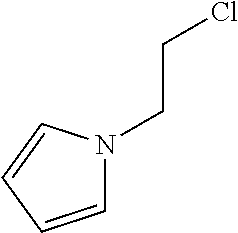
ClCCN1C=CC=C1
